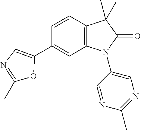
C12=C(C=CC(C3=CN=C(C)O3)=C1)C(C)(C)C(=O)N2C1=CN=C(C)N=C1
